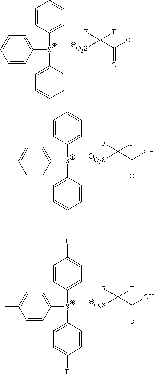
C1=CC([S+](C2=CC=CC=C2)C2=CC=CC=C2)=CC=C1.[O3S]C(C(O)=O)(F)F.C1=CC([S+](C2=CC=CC=C2)C2=CC=CC=C2)=CC=C1F.[O3S]C(C(O)=O)(F)F.C1=CC([S+](C2=CC=C(F)C=C2)C2=CC=C(F)C=C2)=CC=C1F.[O3S]C(C(O)=O)(F)F
